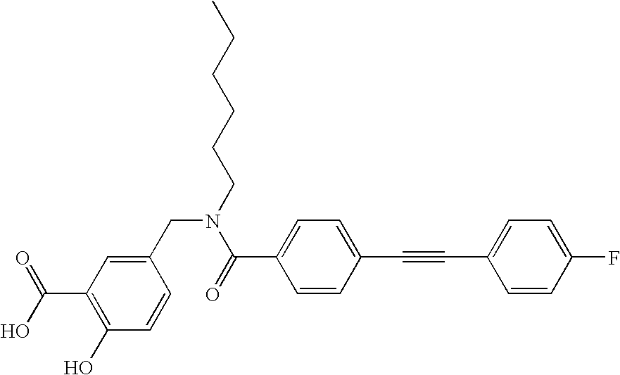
N(CCCCCC)(C(=O)C1=CC=C(C#CC2=CC=C(F)C=C2)C=C1)CC1=CC(C(O)=O)=C(O)C=C1
